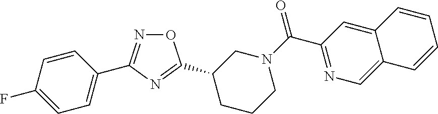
O1N=C(C2=CC=C(F)C=C2)N=C1C1CCCN(C(C2=NC=C3C(=C2)C=CC=C3)=O)C1
